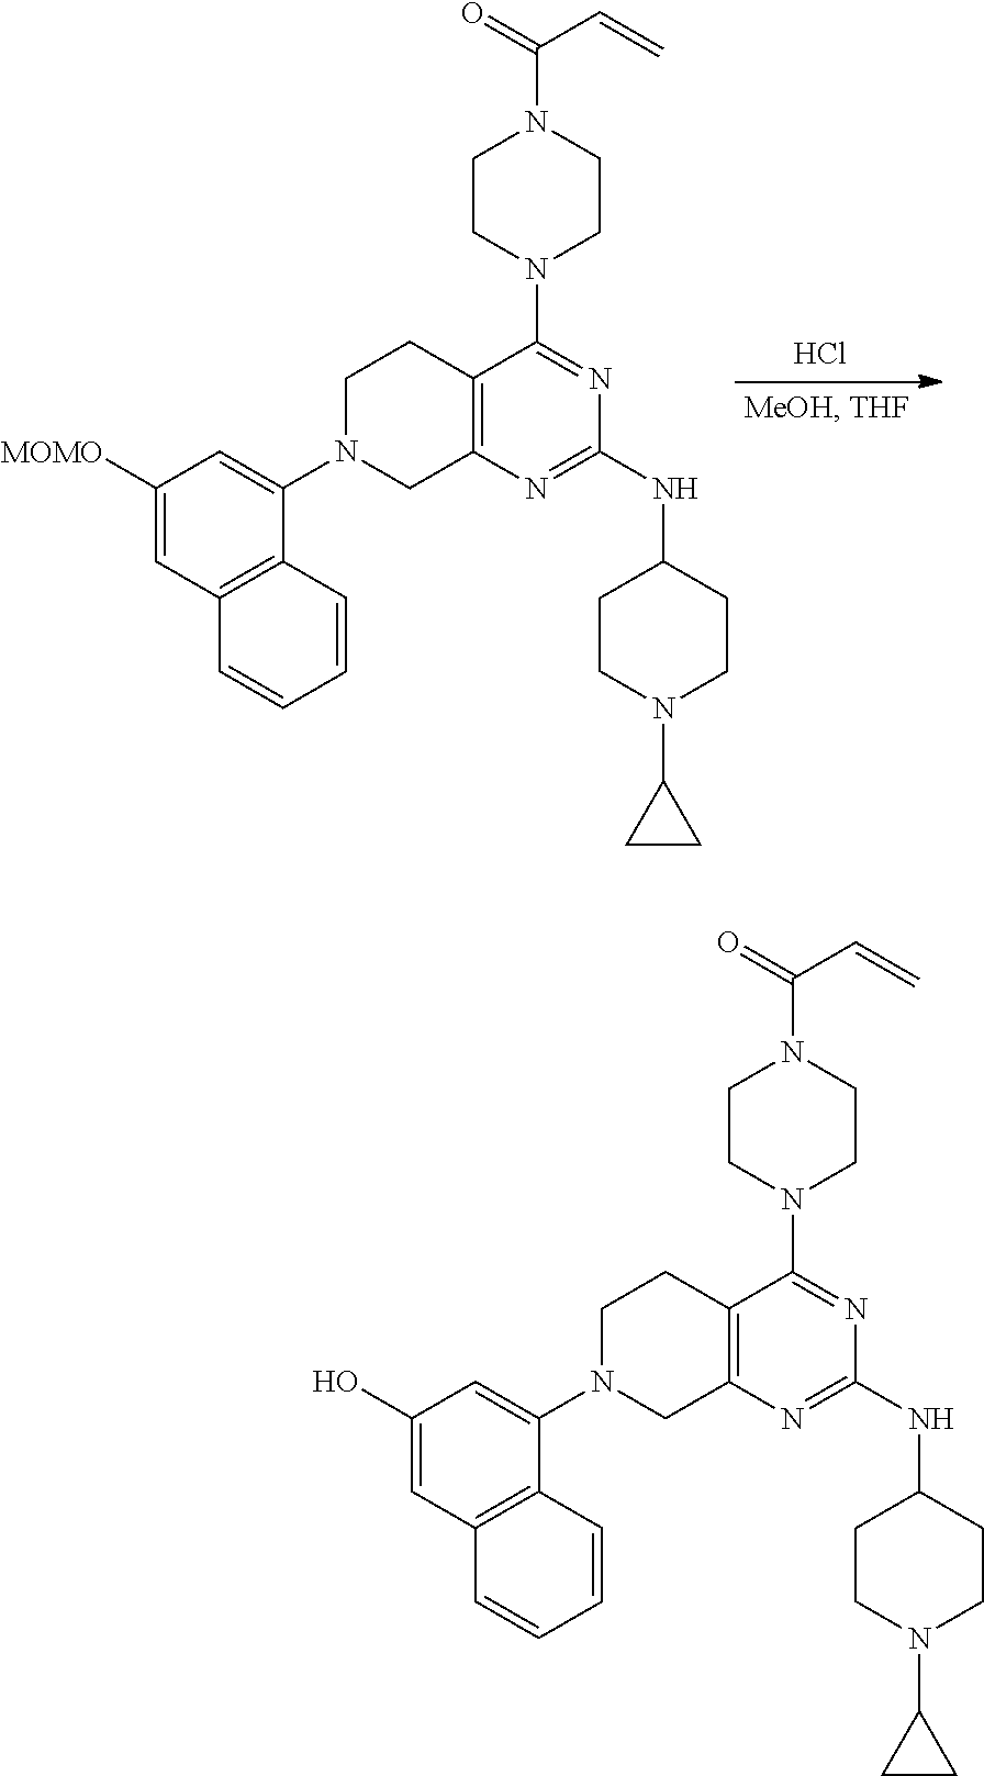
C1([MOMO])=CC2=C(C(N3CCC4=C(C3)N=C(NC3CCN(C5CC5)CC3)N=C4N3CCN(C(=O)C=C)CC3)=C1)C=CC=C2.Cl.C1(O)=CC2=C(C(N3CCC4=C(C3)N=C(NC3CCN(C5CC5)CC3)N=C4N3CCN(C(=O)C=C)CC3)=C1)C=CC=C2
